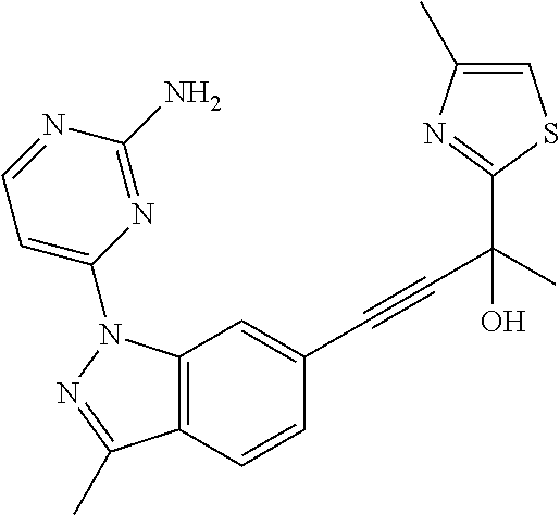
C12=C(C=CC(C#CC(C3=NC(C)=CS3)(C)O)=C1)C(C)=NN2C1=CC=NC(N)=N1
